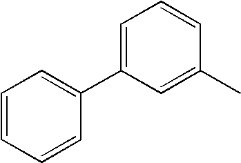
C1=CC=CC(C2=CC=CC(C)=C2)=C1
